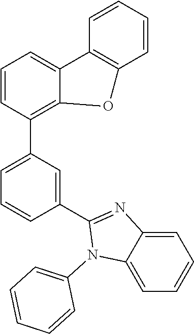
C1=CC=CC2=C1C1=CC=CC(C3=CC=CC(C4=NC5=CC=CC=C5N4C4=CC=CC=C4)=C3)=C1O2
